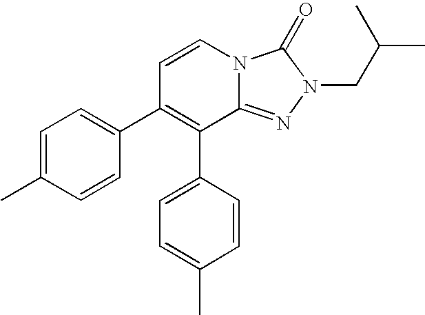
C1=CN2C(=NN(CC(C)C)C2=O)C(C2=CC=C(C)C=C2)=C1C1=CC=C(C)C=C1
